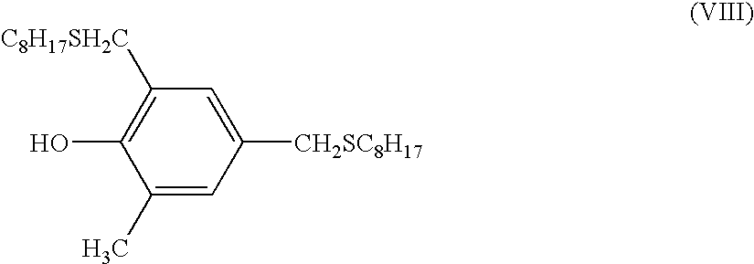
C1(C)=CC([CH2SC8H17])=CC([C8H17SH2C])=C1O
